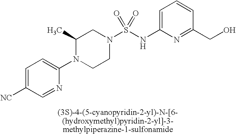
C1=C(NS(N2CC(C)N(C3=CC=C([NC])C=N3)CC2)(=O)=O)N=C(CO)C=C1
